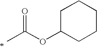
CC(OC1CCCCC1)=O
